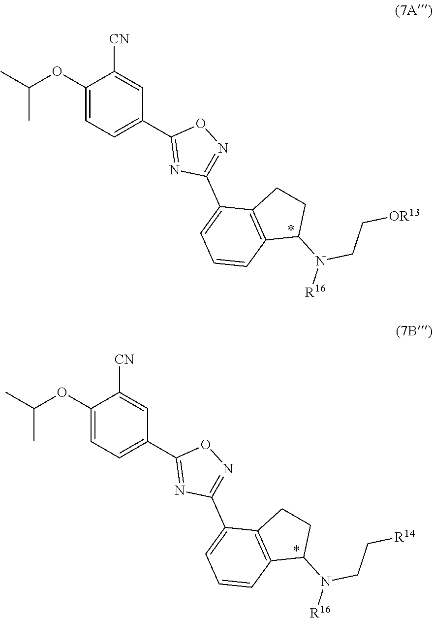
CC(OC1=CC=C(C2=NC(C3=CC=CC4=C3CCC4N([R16])CC[OR13])=NO2)C=C1[CN])C.CC(OC1=CC=C(C2=NC(C3=CC=CC4=C3CCC4N([R16])CC[R14])=NO2)C=C1[CN])C
